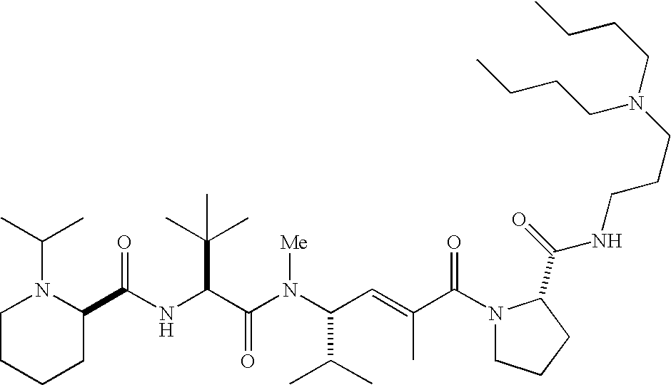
N(C(C(N(C(C(C)C)C=C(C)C(N1CCCC1C(=O)NCCCN(CCCC)CCCC)=O)[Me])=O)C(C)(C)C)C(C1N(C(C)C)CCCC1)=O
